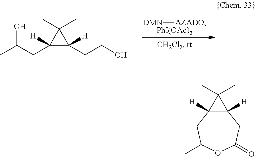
[DMN][AZADO].[PhI(OAc)2].C1(CCO)([H])C(C)(C)C1(CC(C)O)[H].C12([H])C(C)(C)C1([H])CC(C)OC(=O)C2
